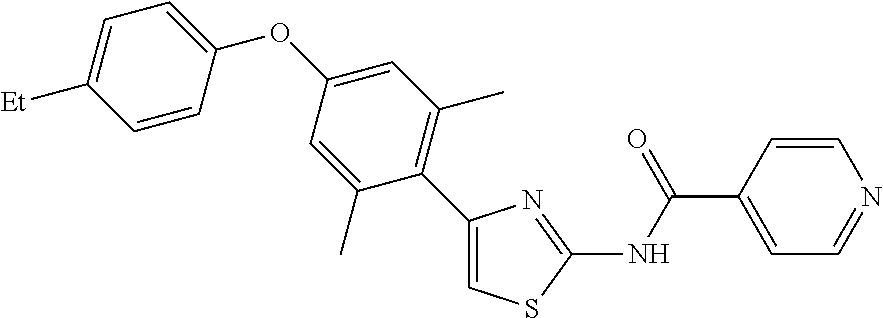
C1(C2=C(C)C=C(OC3=CC=C([Et])C=C3)C=C2C)=CSC(NC(C2=CC=NC=C2)=O)=N1
